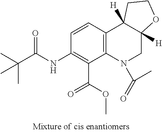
C1(NC(C(C)(C)C)=O)=C(C(=O)OC)C2=C(C=C1)C1([H])C([H])(CN2C(=O)C)OCC1
